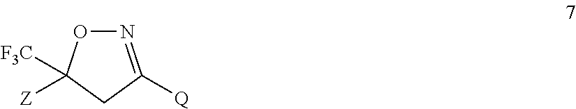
N1=C([Q])CC([Z])([F3C])O1
